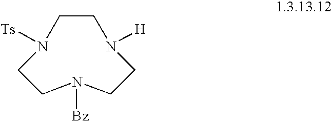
C1CN([H])CCN([Bz])CCN1[Ts]
